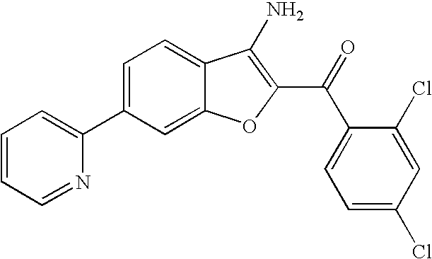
C1=CC=NC(C2=CC=C3C(=C2)OC(C(C2=CC=C(Cl)C=C2Cl)=O)=C3N)=C1
